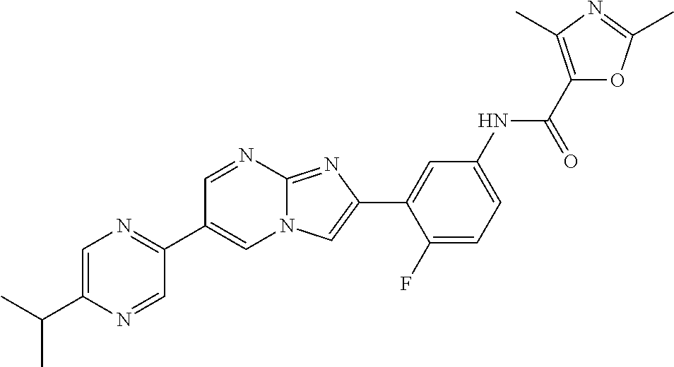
C1=NC2=NC(C3=CC(NC(C4=C(C)N=C(C)O4)=O)=CC=C3F)=CN2C=C1C1=NC=C(C(C)C)N=C1
